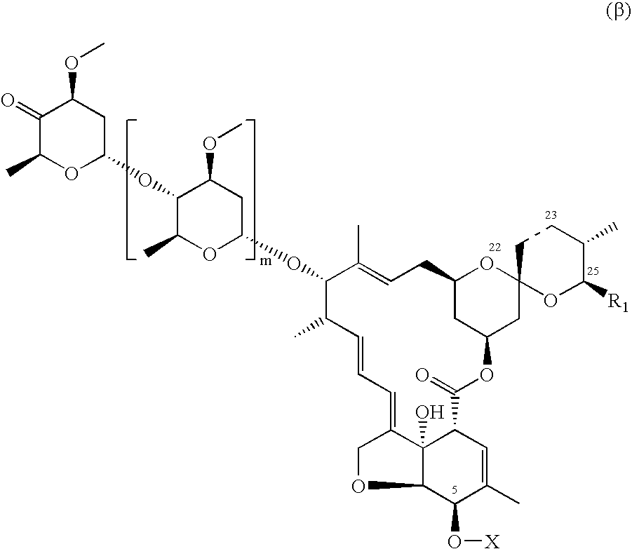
C1(=O)C(C)OC(OC2C(C)OC(OC3C(C)C=CC=C4C5(O)C(OC4)C(O[X])C(C)=CC5C(=O)OC4CC(CC=C3C)OC3(C4)OC([R1])C(C)CC3)CC2OC)CC1OC
